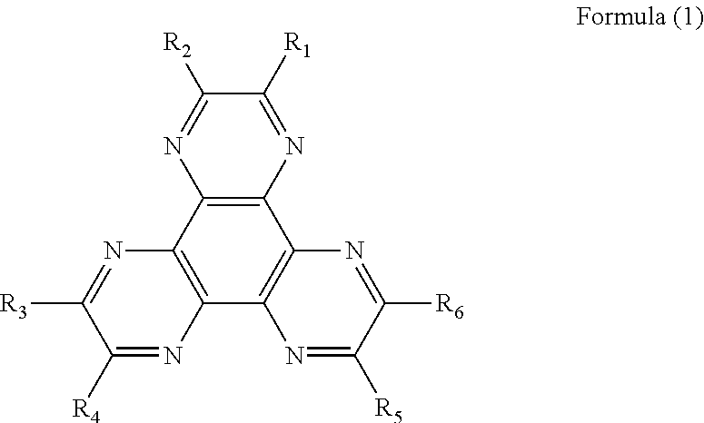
C12=C(C3=C(C4=C1N=C([R6])C([R5])=N4)N=C([R4])C([R3])=N3)N=C([R2])C([R1])=N2
